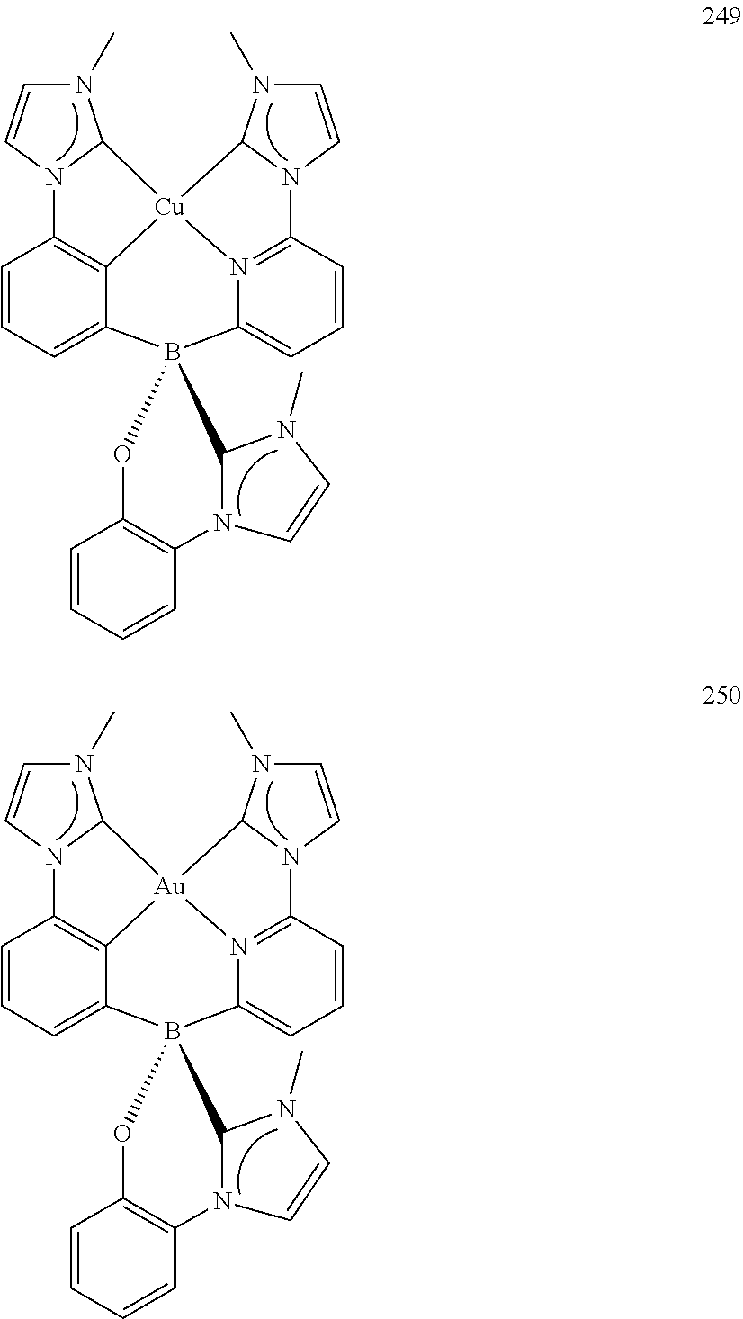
C1=CC=C2C3=C1N1C(N(C)C=C1)[Cu]31N3=C(C=CC=C3B23OC2=C(C=CC=C2)N2C3N(C)C=C2)N2C1N(C)C=C2.C1=CC=C2C3=C1N1C(N(C)C=C1)[Au]31N3=C(C=CC=C3B23OC2=C(C=CC=C2)N2C3N(C)C=C2)N2C1N(C)C=C2
